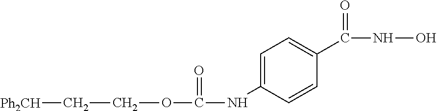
C1=C(NC(=O)OCC[Ph2CH])C=CC(C(NO)=O)=C1
